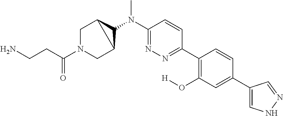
C1C2C(CN1C(CCN)=O)C2N(C1=NN=C(C2=C(O[H])C=C(C3=CNN=C3)C=C2)C=C1)C
